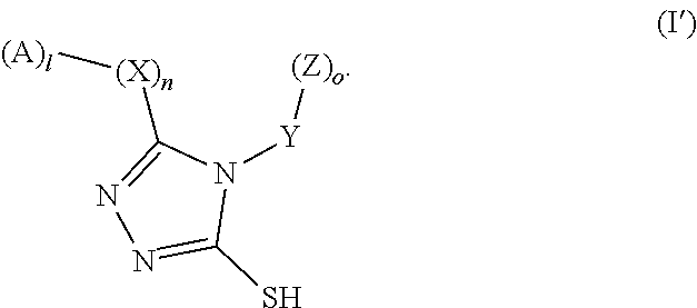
[(A)l][(X)n]C1=NN=C(S)N1[Y][(Z)o]
